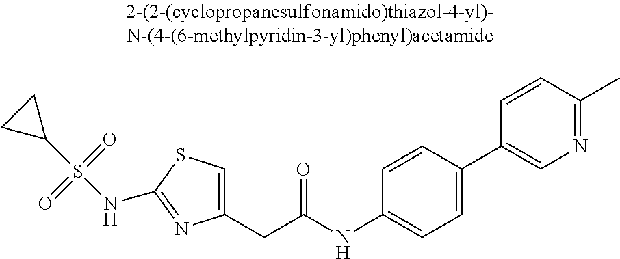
C1(CC(NC2=CC=C(C3=CN=C(C)C=C3)C=C2)=O)=CSC(NS(C2CC2)(=O)=O)=N1
